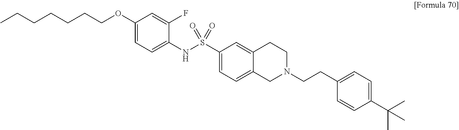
C1(OCCCCCCC)=CC=C(NS(C2=CC=C3C(=C2)CCN(CCC2=CC=C(C(C)(C)C)C=C2)C3)(=O)=O)C(F)=C1
